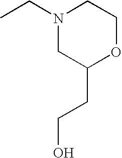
N1(CC)CC(CCO)OCC1
